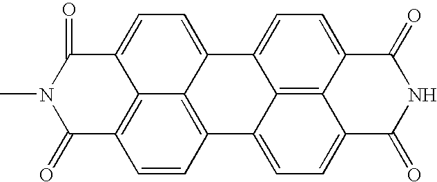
C1(=O)C2=C3C(=CC=C4C3=C(C=C2)C2=CC=C3C5=C2C4=CC=C5C(=O)NC3=O)C(=O)N1C
